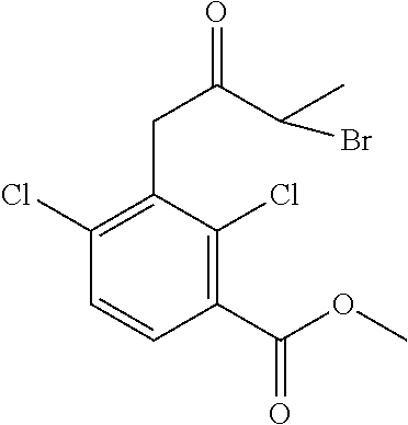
C1(Cl)=C(CC(C(Br)C)=O)C(Cl)=C(C(OC)=O)C=C1
